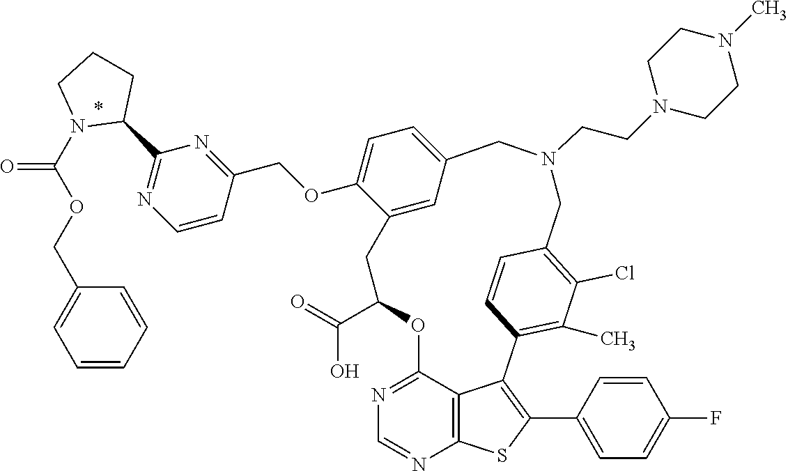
O(C1=CC=C2C=C1CC(C(O)=O)OC1=NC=NC3=C1C(=C(C1=CC=C(F)C=C1)S3)C1=C(C)C(Cl)=C(C=C1)CN(CCN1CCN(C)CC1)C2)CC1=NC(C2N(C(OCC3=CC=CC=C3)=O)CCC2)=NC=C1
